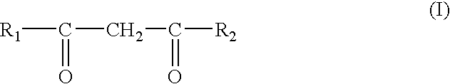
[R1]C(CC(=O)[R2])=O
